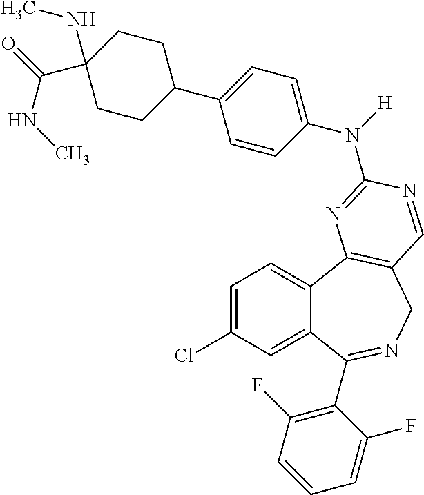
C12=CC(Cl)=CC=C1C1=C(CN=C2C2=C(F)C=CC=C2F)C=NC(N([H])C2=CC=C(C3CCC(NC)(C(=O)NC)CC3)C=C2)=N1
